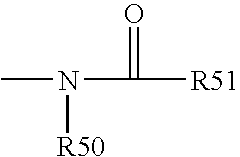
CN(C(=O)[R51])[R50]
